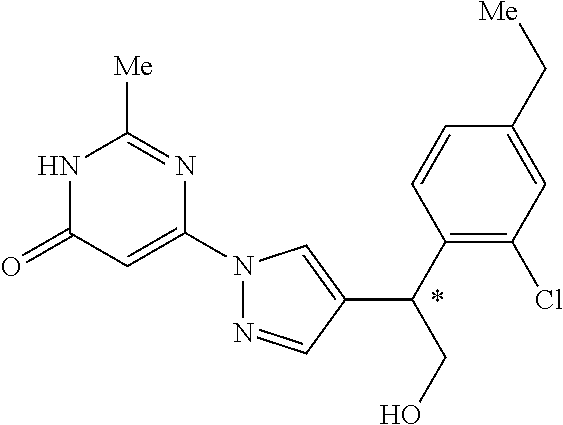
N1=CC(C(C2=C(Cl)C=C(C[Me])C=C2)CO)=CN1C1=CC(=O)NC([Me])=N1
